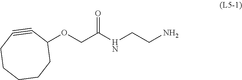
C1(OCC(NCCN)=O)C#CCCCCC1
